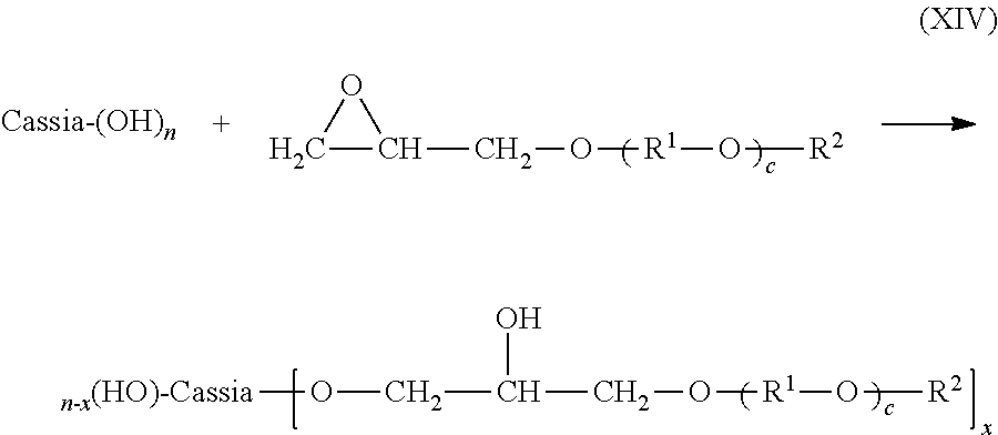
C1C(CO[R1]O[R2])O1.C(C(CO[R1]O[R2])O)O[n-x(HO)-Cassia]
